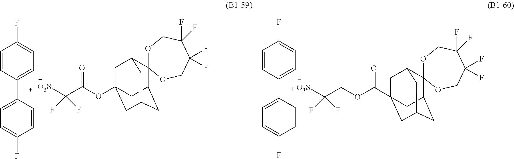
C1=CC(C2=CC=C(F)C=C2)=CC=C1F.C12CC3CC(OC(C([O3S])(F)F)=O)(CC(C3)C13OCC(F)(F)C(F)(F)CO3)C2.[O3S]C(COC(C12CC3CC(CC(C1)C31OCC(F)(F)C(F)(F)CO1)C2)=O)(F)F.C1=CC(C2=CC=C(F)C=C2)=CC=C1F
